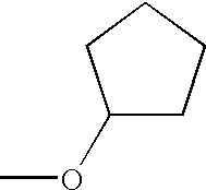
C1(OC)CCCC1
